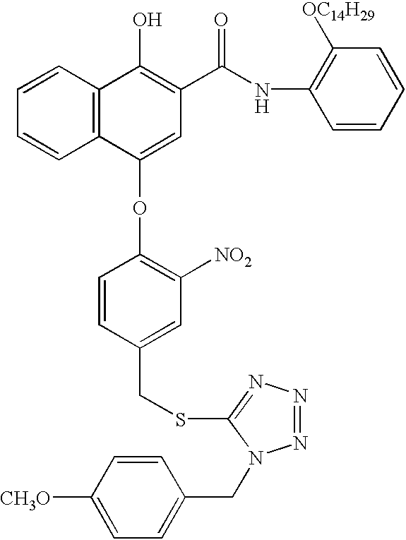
C1=CC2=C(C=C1)C(OC1=C([NO2])C=C(CSC3=NN=NN3CC3=CC=C([CH3O])C=C3)C=C1)=CC(C(NC1=C([OC14H29])C=CC=C1)=O)=C2O
